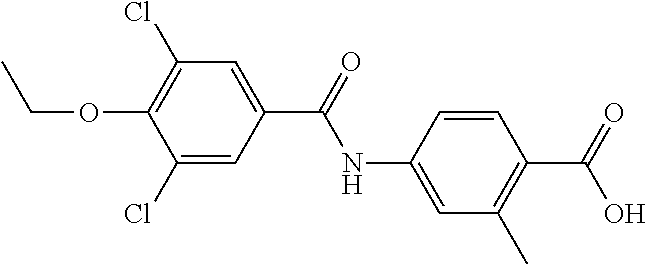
C1=C(NC(=O)C2=CC(Cl)=C(OCC)C(Cl)=C2)C=CC(C(=O)O)=C1C
